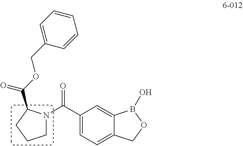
N1(C(C2=CC=C3C(=C2)B(O)OC3)=O)CCCC1C(OCC1=CC=CC=C1)=O
